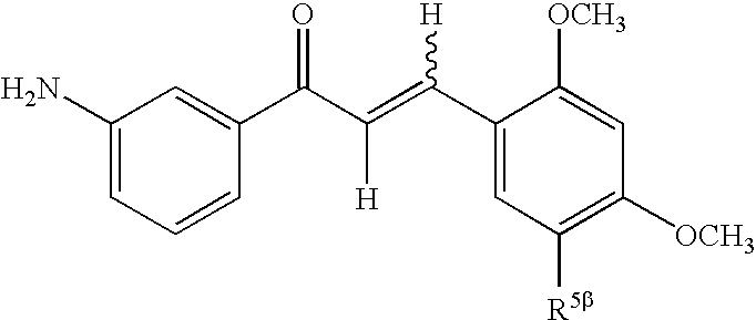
C1(N)=CC=CC(C(C(=C(C2=CC([R5b])=C([OCH3])C=C2[OCH3])[H])[H])=O)=C1
